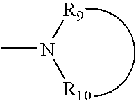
N([R9])(C)[R10]
